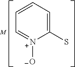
C1=CC=[N+]([O-])C(S)=C1
